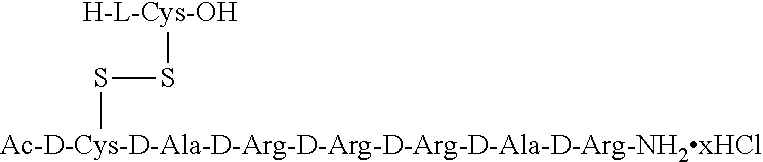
[Ac-D-Cys-D-Ala-D-Arg-D-Arg-D-Arg-D-Ala-D-Arg-NH2xHCl]SS[H-L-Cys-OH]
